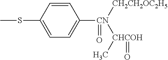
CSC1=CC=C([CN]([CH2CH2OC2H5])([CHCOH](=O)C)=O)C=C1
